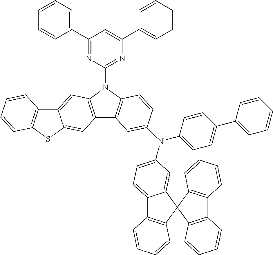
C1(C2=CC=CC=C2)=NC(N2C3=C(C4=C2C=C2C(=C4)SC4=C2C=CC=C4)C=C(N(C2=CC=C(C4=CC=CC=C4)C=C2)C2=CC=C4C5=C(C=CC=C5)C5(C4=C2)C2=C(C4=C5C=CC=C4)C=CC=C2)C=C3)=NC(C2=CC=CC=C2)=C1
